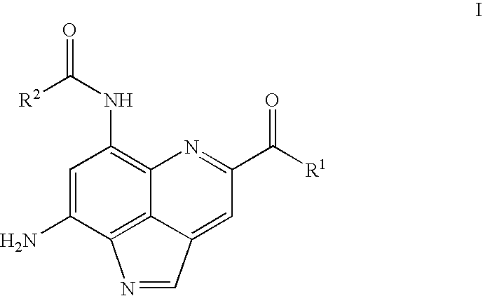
C1=C(N)C2=C3C(=C1NC([R2])=O)N=C(C([R1])=O)C=C3C=N2
